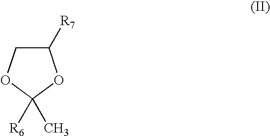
C1([R7])COC([R6])(C)O1
